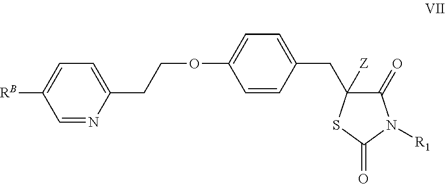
C1=NC(CCOC2=CC=C(CC3([Z])C(=O)N([R1])C(=O)S3)C=C2)=CC=C1[RB]
